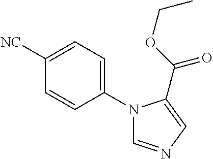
C1=C([NC])C=CC(N2C=NC=C2C(OCC)=O)=C1
